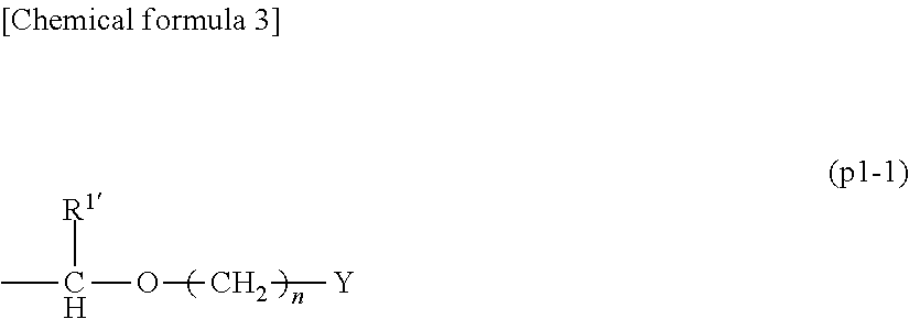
CC(OC[Y])[R1]
